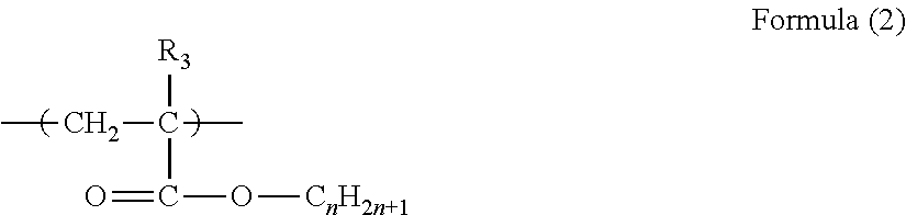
CCC(C)([R3])C(=O)O[CnH2n+1]
